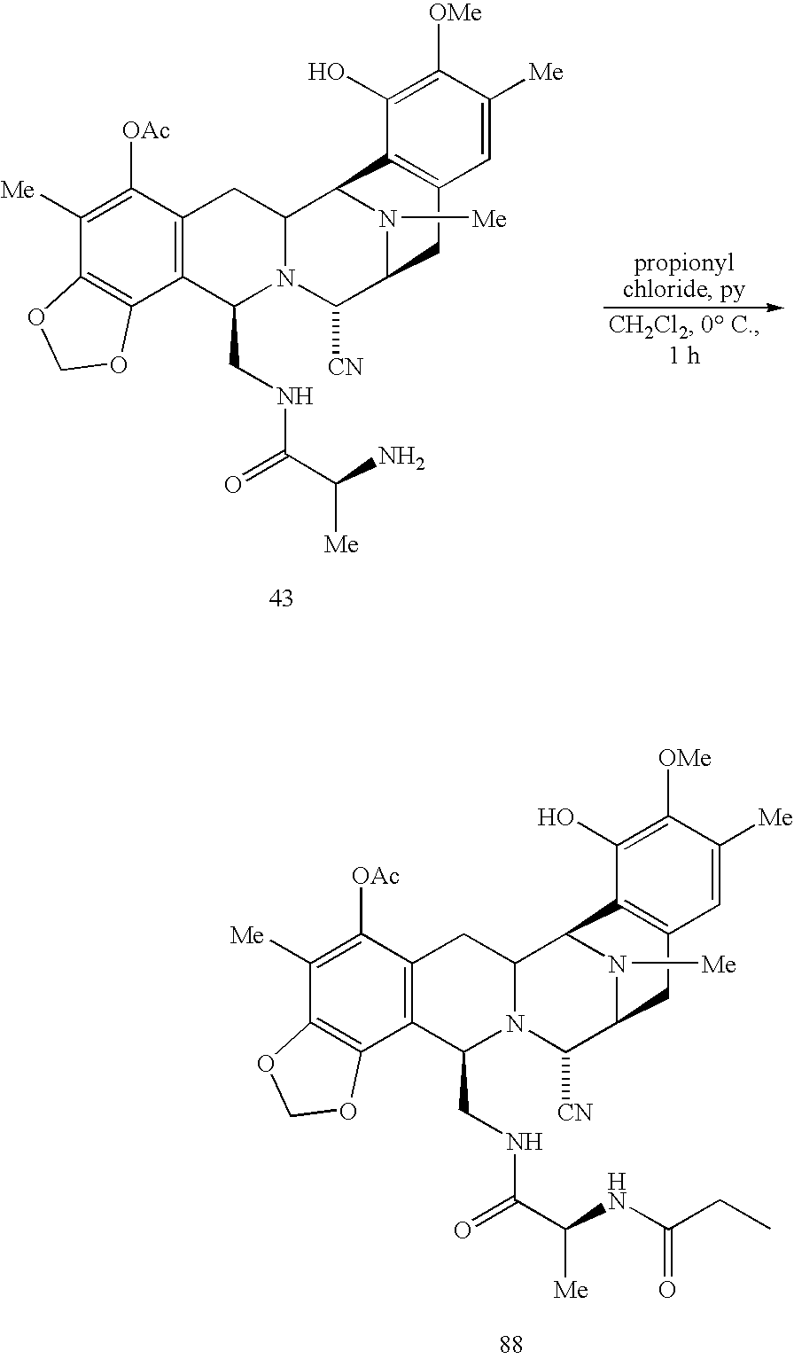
C1([Me])=C([OAc])C2=C(C3=C1OCO3)C(CNC(C(N)[Me])=O)N1C(C2)C2N([Me])C(C1[CN])CC1=C2C(O)=C([OMe])C([Me])=C1.C1([Me])=C([OAc])C2=C(C3=C1OCO3)C(CNC(=O)C(NC(CC)=O)[Me])N1C(C2)C2N([Me])C(C1[CN])CC1=C2C(O)=C([OMe])C([Me])=C1
